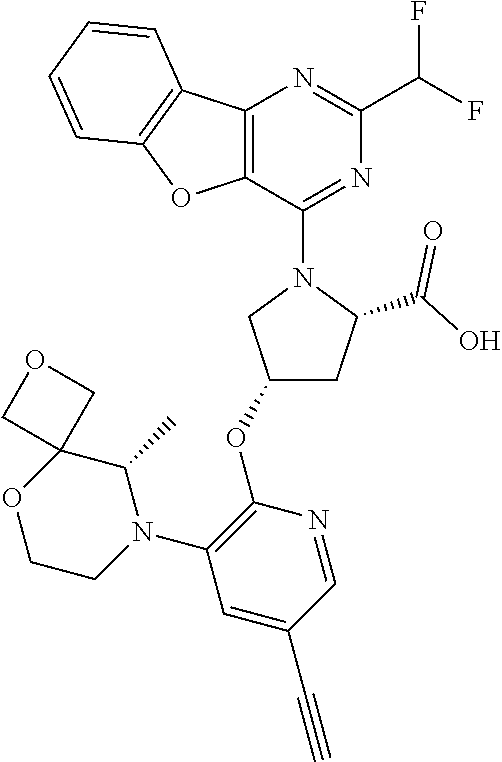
C1(OC2=C(N3C(C)C4(OCC3)COC4)C=C(C#C)C=N2)CC(C(O)=O)N(C2=NC(C(F)F)=NC3=C2OC2=C3C=CC=C2)C1
